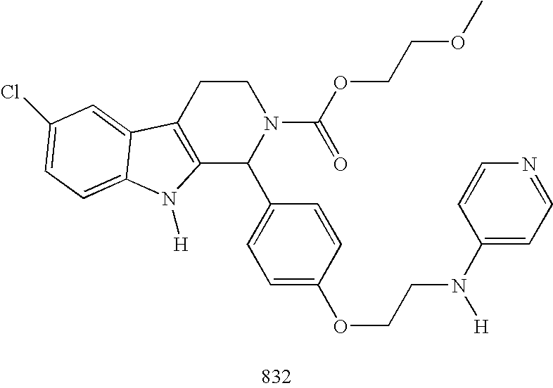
C12=C(CCN(C(OCCOC)=O)C1C1=CC=C(OCCN(C3=CC=NC=C3)[H])C=C1)C1=CC(Cl)=CC=C1N2[H]
